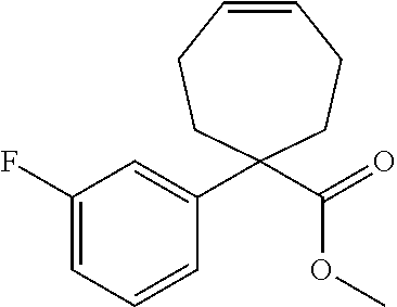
C1(F)=CC=CC(C2(C(=O)OC)CCC=CCC2)=C1
